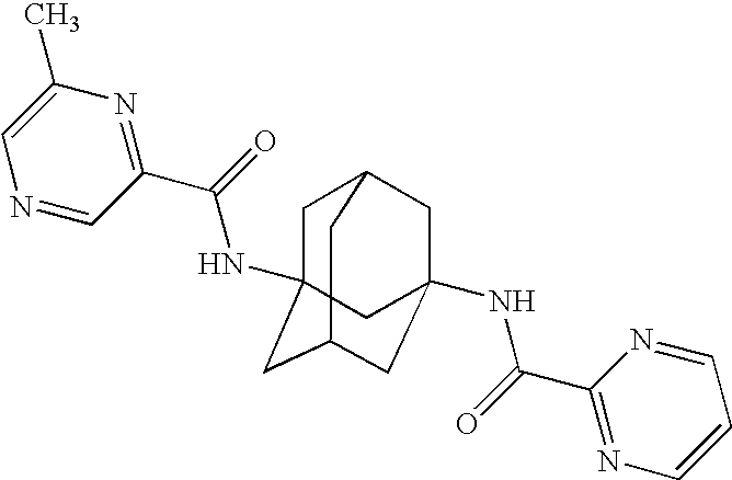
C1C2(NC(C3=NC(C)=CN=C3)=O)CC3CC(NC(C4=NC=CC=N4)=O)(CC1C3)C2
